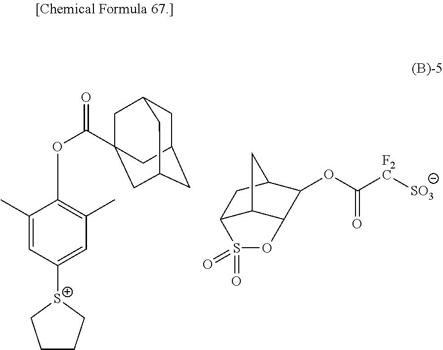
C12C3C(C(OC([F2C][SO3])=O)C(C1)C3)OS2(=O)=O.[S+]1(C2=CC(C)=C(OC(=O)C34CC5CC(CC(C3)C5)C4)C(C)=C2)CCCC1
